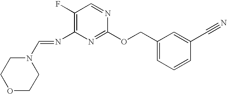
C1(F)=C(N=CN2CCOCC2)N=C(OCC2=CC=CC(C#N)=C2)N=C1
